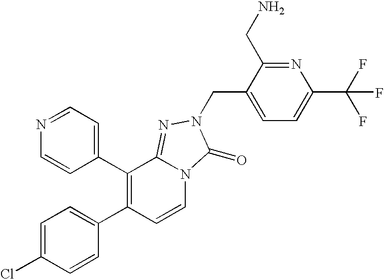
C1(C2=C(C3=CC=C(Cl)C=C3)C=CN3C2=NN(CC2=CC=C(C(F)(F)F)N=C2CN)C3=O)=CC=NC=C1
